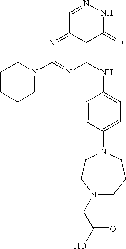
N1=C2C(=C(NC3=CC=C(N4CCCN(CC(O)=O)CC4)C=C3)N=C1N1CCCCC1)C(=O)NN=C2
